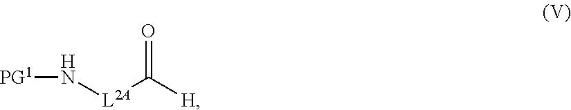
[PG1]N[L2A]C([H])=O
